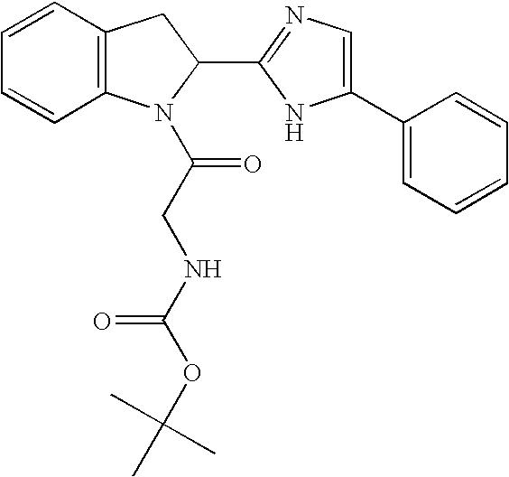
C12=C(C=CC=C1)CC(C1=NC=C(C3=CC=CC=C3)N1)N2C(CNC(OC(C)(C)C)=O)=O
